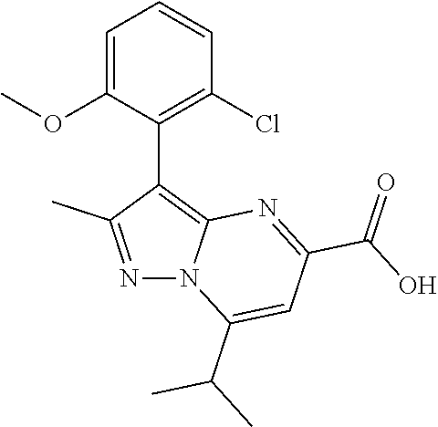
C1=C(OC)C(C2=C3N(N=C2C)C(C(C)C)=CC(C(O)=O)=N3)=C(Cl)C=C1
